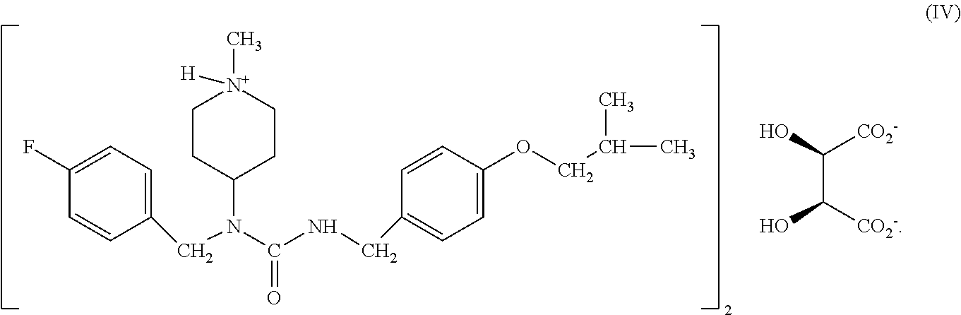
C(N(C(NCC1=CC=C(OCC(C)C)C=C1)=O)C1CC[N+](C)([H])CC1)C1=CC=C(F)C=C1.C(C([CO2-])O)(O)[CO2-]
